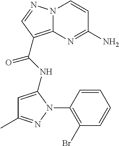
NC1=NC2=C(C(=O)NC3=CC(C)=NN3C3=C(Br)C=CC=C3)C=NN2C=C1
